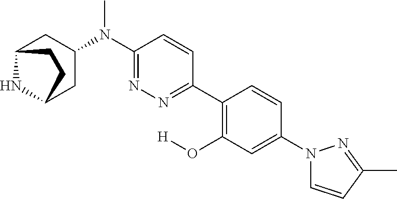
C12NC(CC(N(C3=NN=C(C4=C(O[H])C=C(N5C=CC(C)=N5)C=C4)C=C3)C)C1)CC2
